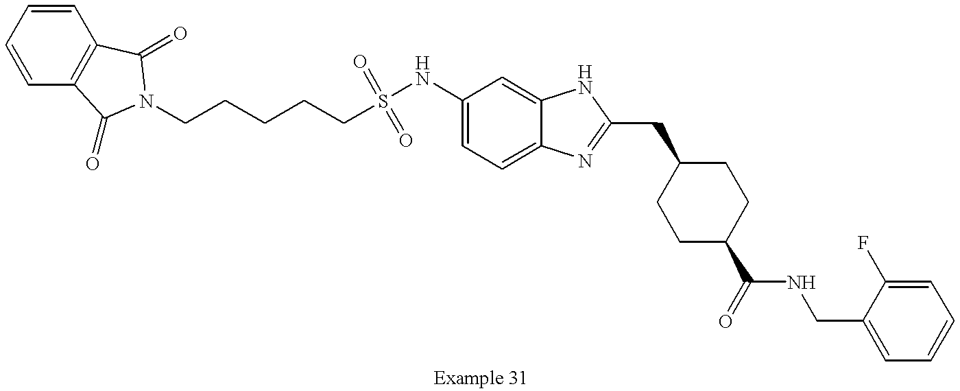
C1=CC2=C(C=C1)C(=O)N(CCCCCS(NC1=CC=C3C(=C1)NC(CC1CCC(C(=O)NCC4=CC=CC=C4F)CC1)=N3)(=O)=O)C2=O
